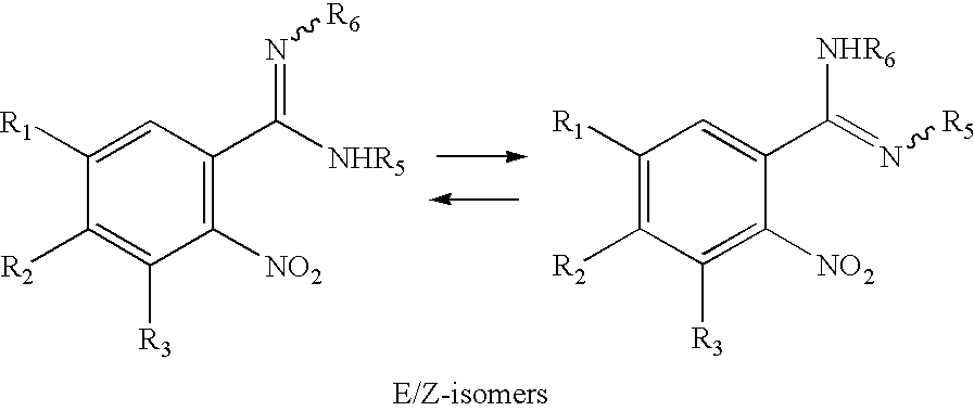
C1([R1])=CC(C([NHR5])=N[R6])=C([NO2])C([R3])=C1[R2].C1([R1])=C([R2])C([R3])=C([NO2])C(C([NHR6])=N[R5])=C1
